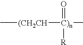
C[(CH2CH][C)n](C)(=O)[R]
